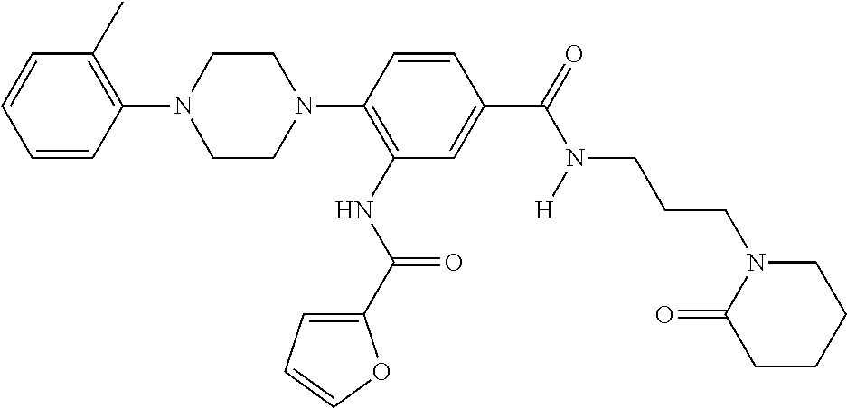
C1(N2CCN(C3=C(NC(=O)C4=CC=CO4)C=C(C(=O)N(CCCN4C(=O)CCCC4)[H])C=C3)CC2)=C(C)C=CC=C1
